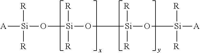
[R][Si]([R])(O[Si](O[Si](O[Si]([A])([R])[R])([R])[R])([R])[R])[A]
